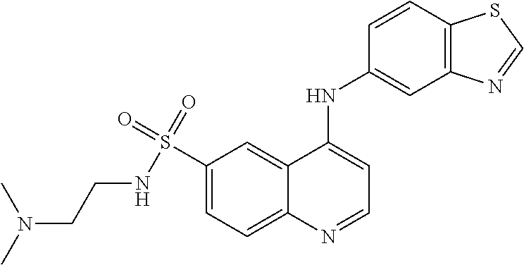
C1(S(=O)(=O)NCCN(C)C)=CC=C2C(=C1)C(NC1=CC3=C(C=C1)SC=N3)=CC=N2
